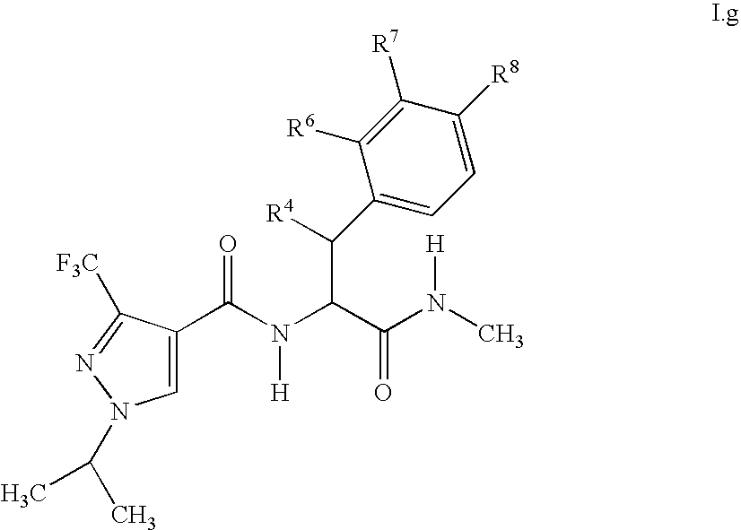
C1=C(C(N(C(C(N(C)[H])=O)C([R4])C2=CC=C([R8])C([R7])=C2[R6])[H])=O)C([F3C])=NN1C(C)C
